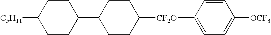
C1CC(C2CCC([C5H11])CC2)CCC1[CF2O]C1=CC=C([OCF3])C=C1
